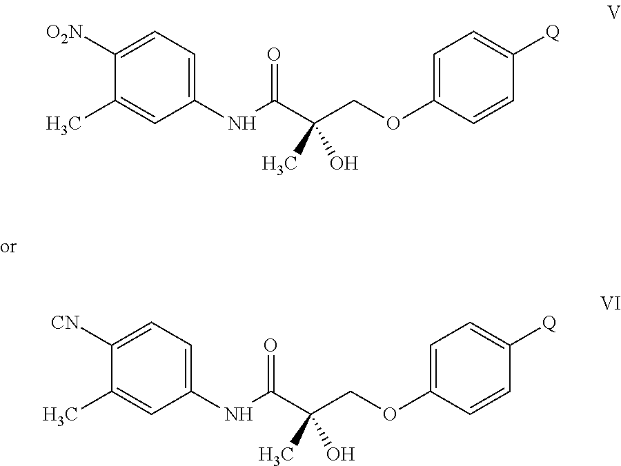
C1(C)=CC(NC(C(COC2=CC=C([Q])C=C2)(C)O)=O)=CC=C1[O2N].C1(C)=CC(NC(C(COC2=CC=C([Q])C=C2)(C)O)=O)=CC=C1[CN]
